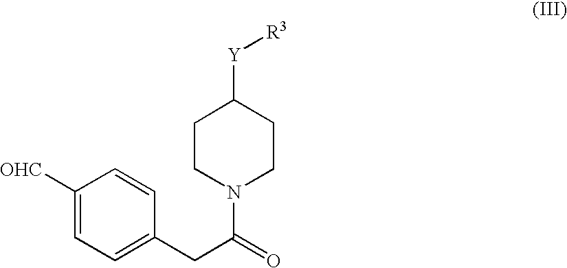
C1([OHC])=CC=C(CC(N2CCC([Y][R3])CC2)=O)C=C1
